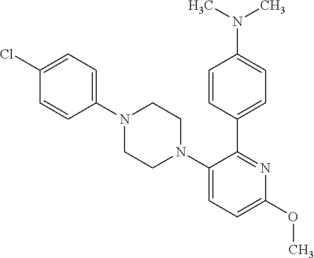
C1=CC(Cl)=CC=C1N1CCN(C2=CC=C(OC)N=C2C2=CC=C(N(C)C)C=C2)CC1
